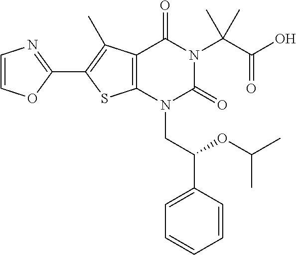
C12=C(N(CC(C3=CC=CC=C3)OC(C)C)C(=O)N(C(C(O)=O)(C)C)C1=O)SC(C1=NC=CO1)=C2C
